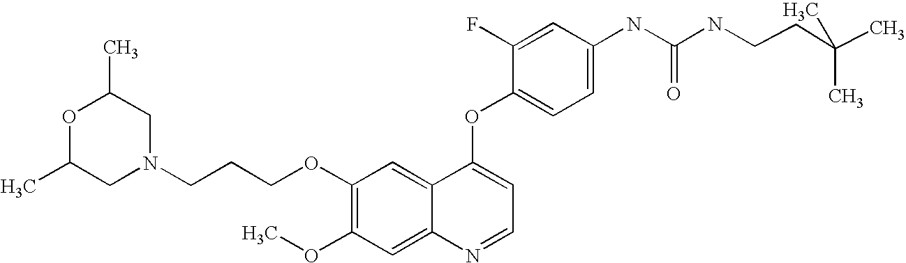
C1=C(F)C(OC2=CC=NC3=CC(OC)=C(OCCCN4CC(C)OC(C)C4)C=C23)=CC=C1NC(=O)NCCC(C)(C)C
